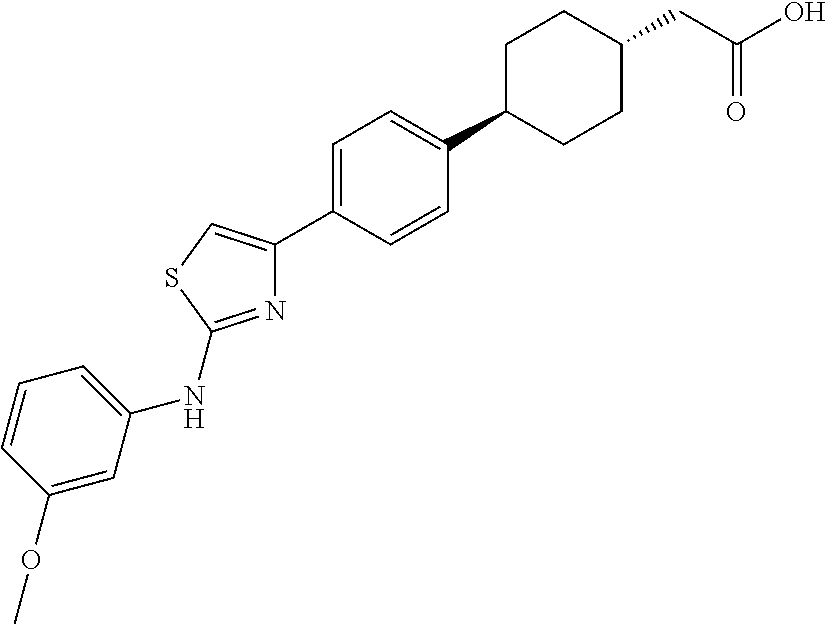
N1=C(NC2=CC=CC(OC)=C2)SC=C1C1=CC=C(C2CCC(CC(O)=O)CC2)C=C1
